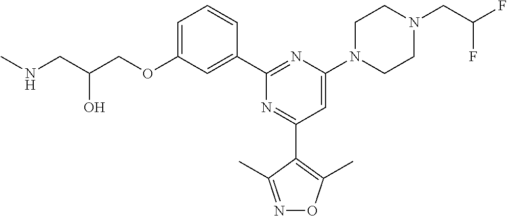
C1=C(OCC(CNC)O)C=C(C2=NC(N3CCN(CC(F)F)CC3)=CC(C3=C(C)ON=C3C)=N2)C=C1
